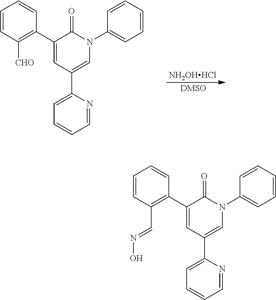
C1=CC(C=NO)=C(C2=CC(C3=CC=CC=N3)=CN(C3=CC=CC=C3)C2=O)C=C1.[NH2OHHCl].[DMSO].C1=CC([CHO])=C(C2=CC(C3=CC=CC=N3)=CN(C3=CC=CC=C3)C2=O)C=C1
